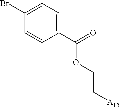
C1(Br)=CC=C(C(=O)OCC[A15])C=C1
